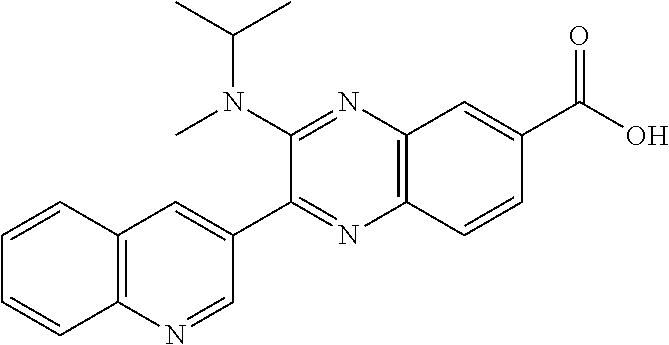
C12=C(C=CC(C(O)=O)=C1)N=C(C1=CC3=C(N=C1)C=CC=C3)C(N(C(C)C)C)=N2
